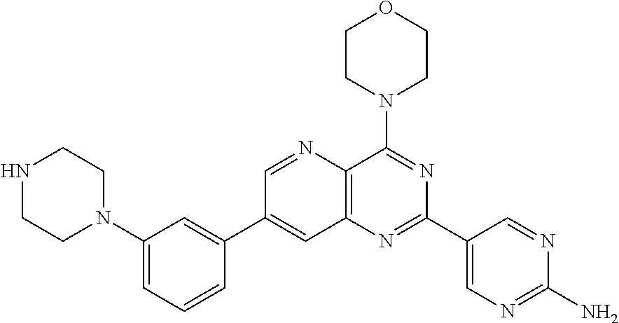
C1(N2CCNCC2)=CC=CC(C2=CC3=C(N=C2)C(N2CCOCC2)=NC(C2=CN=C(N)N=C2)=N3)=C1
